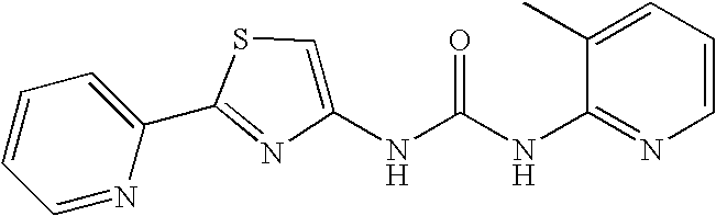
C1=NC(C2=NC(NC(NC3=NC=CC=C3C)=O)=CS2)=CC=C1
